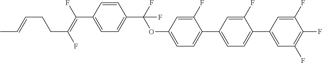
O(C1=CC=C(C2=CC=C(C3=CC(F)=C(F)C(F)=C3)C(F)=C2)C(F)=C1)C(C1=CC=C(C(=C(F)CCC=CC)F)C=C1)(F)F
